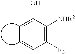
C1=C(O)C([NHR2])=C([R3])C=C1
